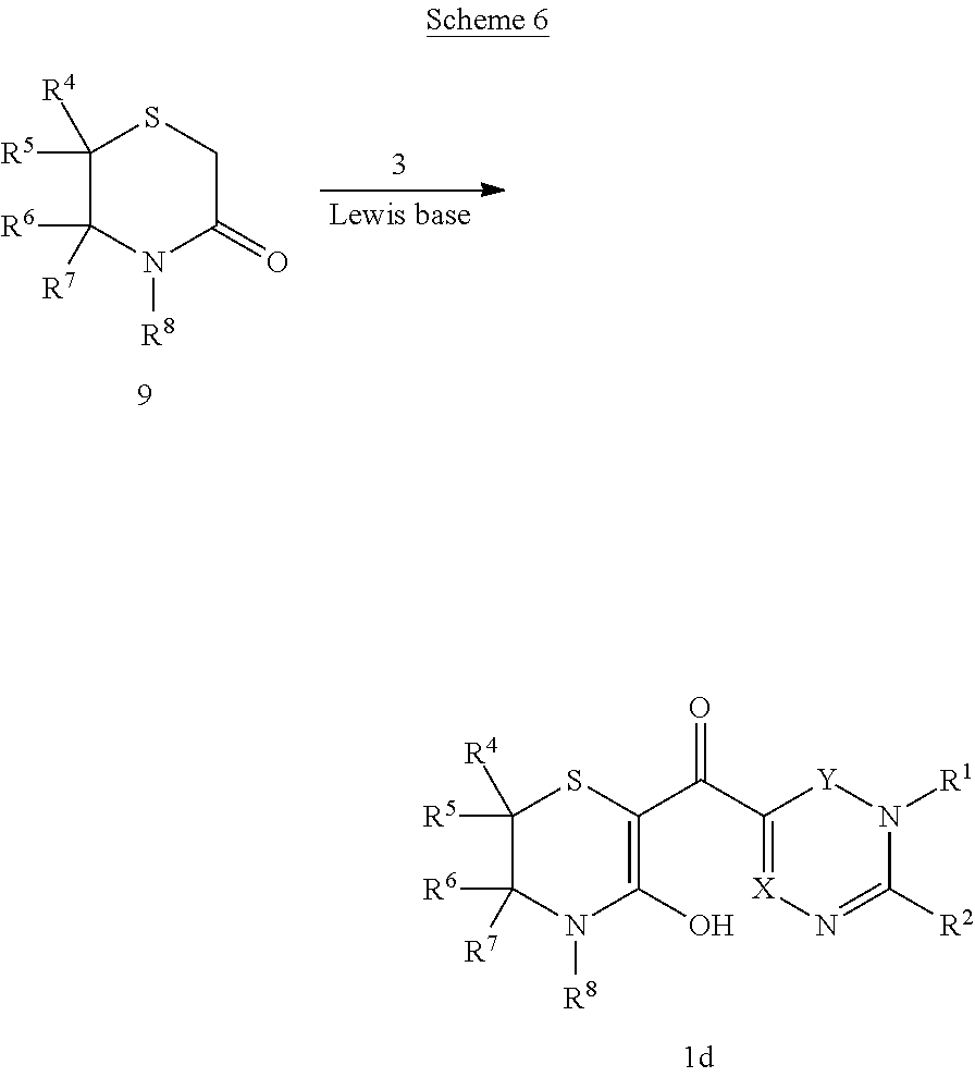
C1([R5])([R4])C([R7])([R6])N([R8])C(=O)CS1.OC1=C(C(C2=[X]N=C([R2])N([R1])[Y]2)=O)SC([R5])([R4])C([R7])([R6])N1[R8]
